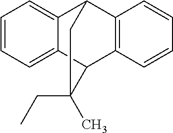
C1=CC=C2C(=C1)C1C3=C(C2C(CC)(C)C1)C=CC=C3
